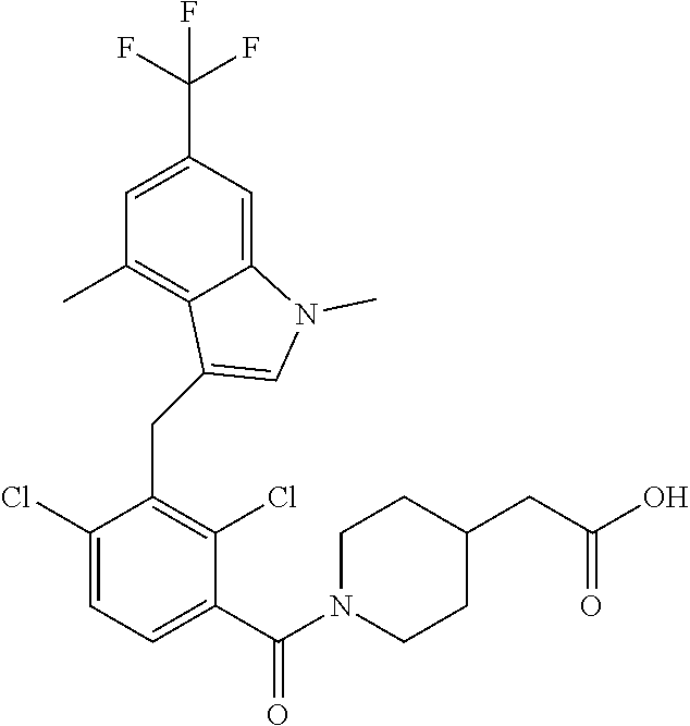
C1(Cl)=CC=C(C(N2CCC(CC(=O)O)CC2)=O)C(Cl)=C1CC1=CN(C)C2=CC(C(F)(F)F)=CC(C)=C21
